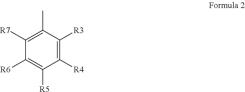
C1([R7])=C(C)C([R3])=C([R4])C([R5])=C1[R6]
